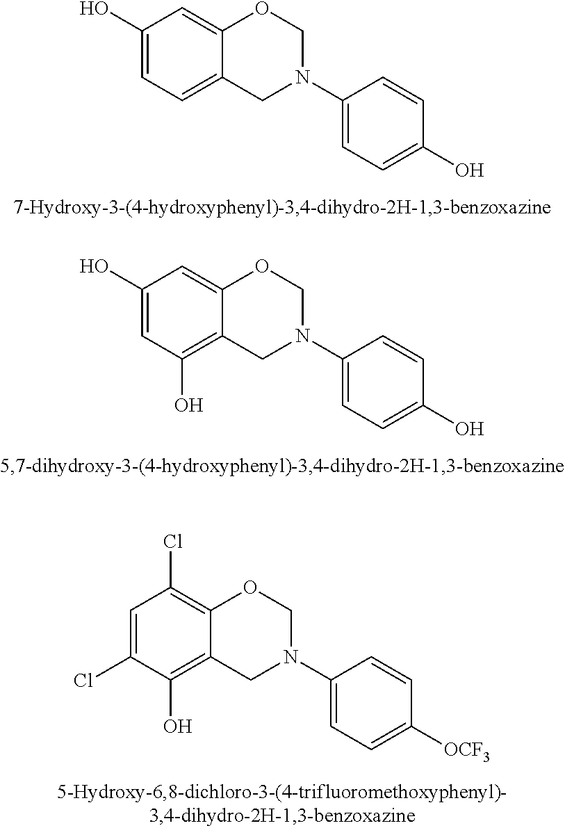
C1(O)=CC=C2C(=C1)OCN(C1=CC=C(O)C=C1)C2.C1(O)=CC(O)=C2C(=C1)OCN(C1=CC=C(O)C=C1)C2.C1=C(Cl)C(O)=C2C(=C1Cl)OCN(C1=CC=C([OCF3])C=C1)C2
